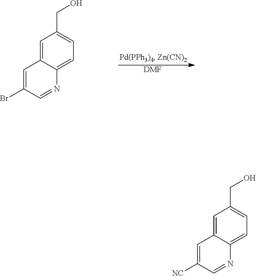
C12=CC(CO)=CC=C1N=CC([NC])=C2.C12=CC(CO)=CC=C1N=CC(Br)=C2.[DMF]
